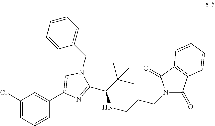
C1(Cl)=CC=CC(C2=CN(CC3=CC=CC=C3)C(C(C(C)(C)C)NCCCN3C(=O)C4=C(C3=O)C=CC=C4)=N2)=C1
